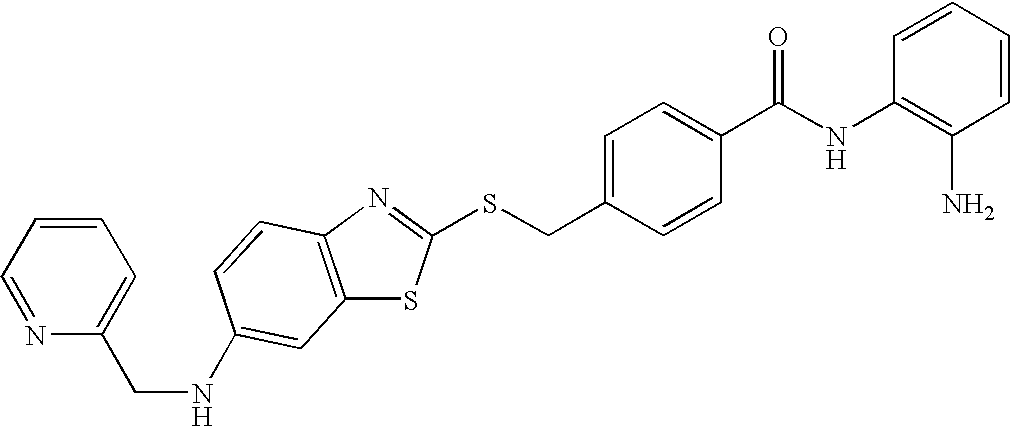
S(CC1=CC=C(C(NC2=C(N)C=CC=C2)=O)C=C1)C1=NC2=C(S1)C=C(NCC1=CC=CC=N1)C=C2
